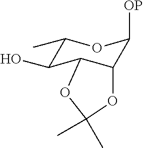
C1(C)C(O)C2C(C([OP])O1)OC(C)(C)O2
